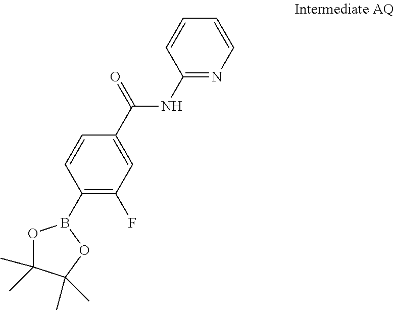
C1=CC(C(NC2=NC=CC=C2)=O)=CC(F)=C1B1OC(C)(C)C(C)(C)O1
